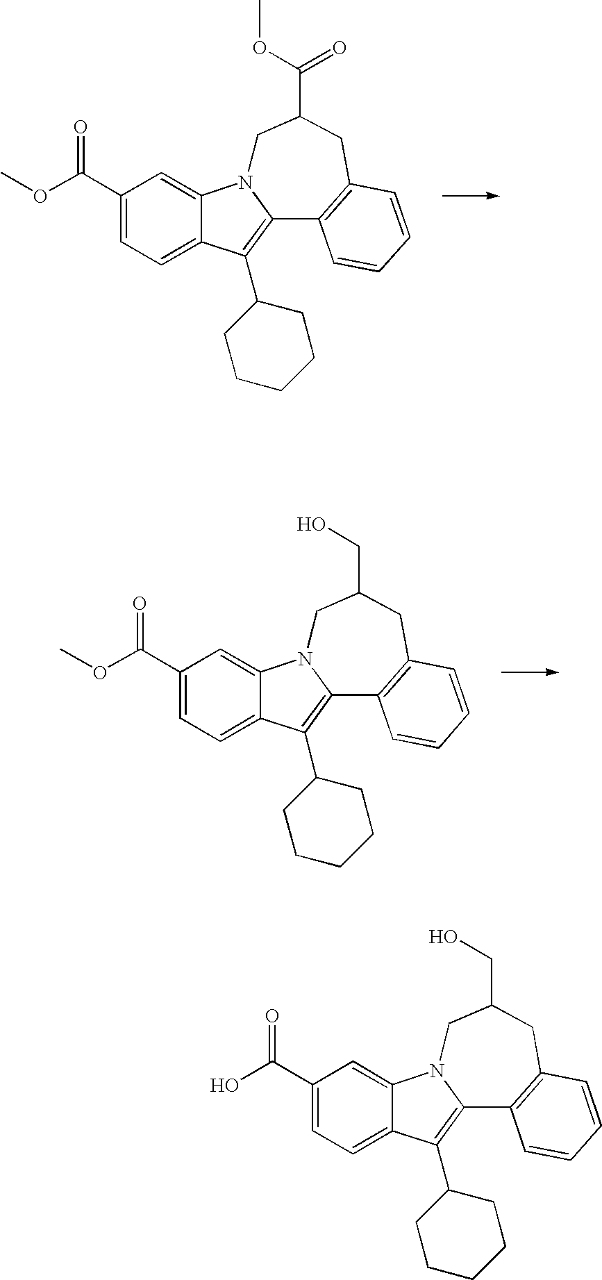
C12=CC=C(C(OC)=O)C=C1N1C(=C2C2CCCCC2)C2=C(CC(C(OC)=O)C1)C=CC=C2.C12=CC=C(C(OC)=O)C=C1N1C(=C2C2CCCCC2)C2=C(CC(CO)C1)C=CC=C2.C12=CC=C(C(O)=O)C=C1N1C(=C2C2CCCCC2)C2=C(CC(CO)C1)C=CC=C2
